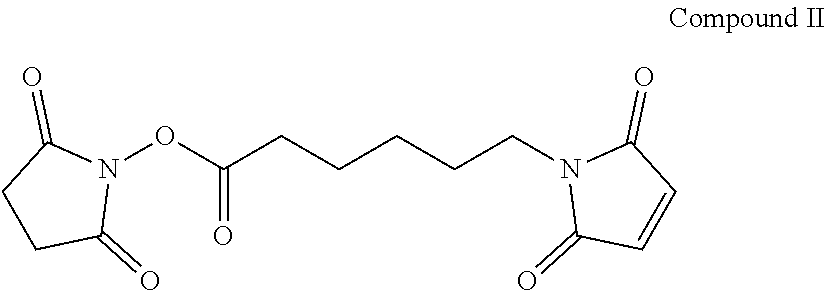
O=C(CCCCCN1C(=O)C=CC1=O)ON1C(=O)CCC1=O
